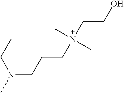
N(CCC[N+](CCO)(C)C)(C)CC
